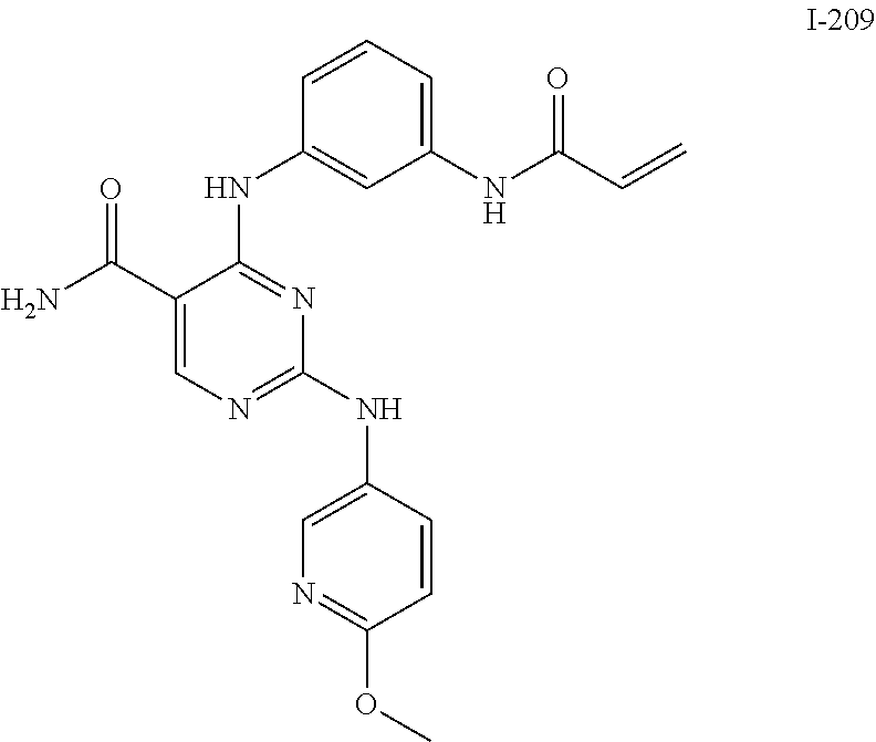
C1(C(N)=O)=CN=C(NC2=CN=C(OC)C=C2)N=C1NC1=CC(NC(C=C)=O)=CC=C1
